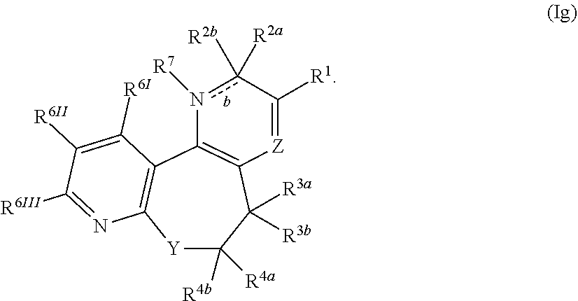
[Y]1C([R4a])([R4b])C([R3a])([R3b])C2=C(C3=C1N=C([R6III])C([R6II])=C3[R6I])n([R7])c([R2b])([R2a])C([R1])=[Z]2
